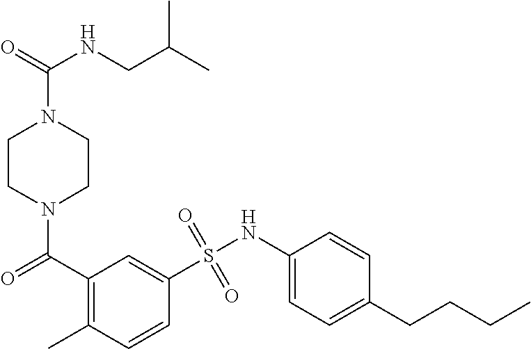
N1(C(=O)C2=C(C)C=CC(S(NC3=CC=C(CCCC)C=C3)(=O)=O)=C2)CCN(C(NCC(C)C)=O)CC1
